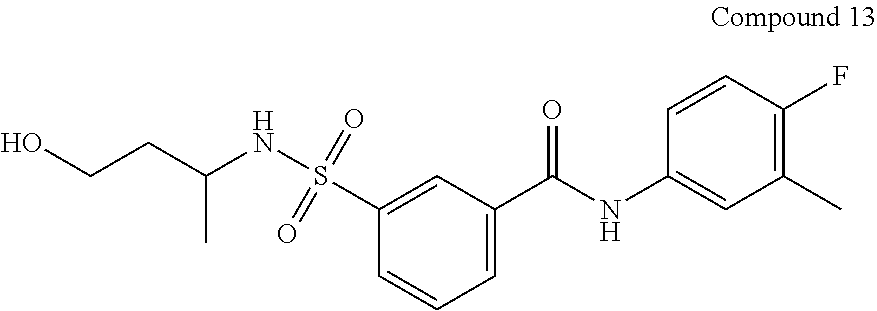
C(CC(NS(C1=CC(C(NC2=CC(C)=C(F)C=C2)=O)=CC=C1)(=O)=O)C)O
